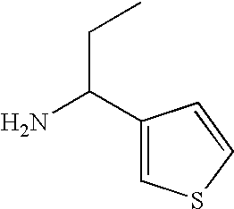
NC(C1=CSC=C1)CC
